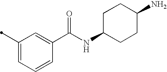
C1(C)=CC=CC(C(NC2CCC(N)CC2)=O)=C1
